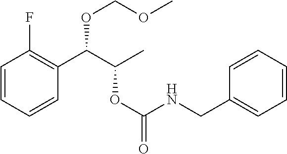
C1=CC=CC(C(C(C)OC(=O)NCC2=CC=CC=C2)OCOC)=C1F
